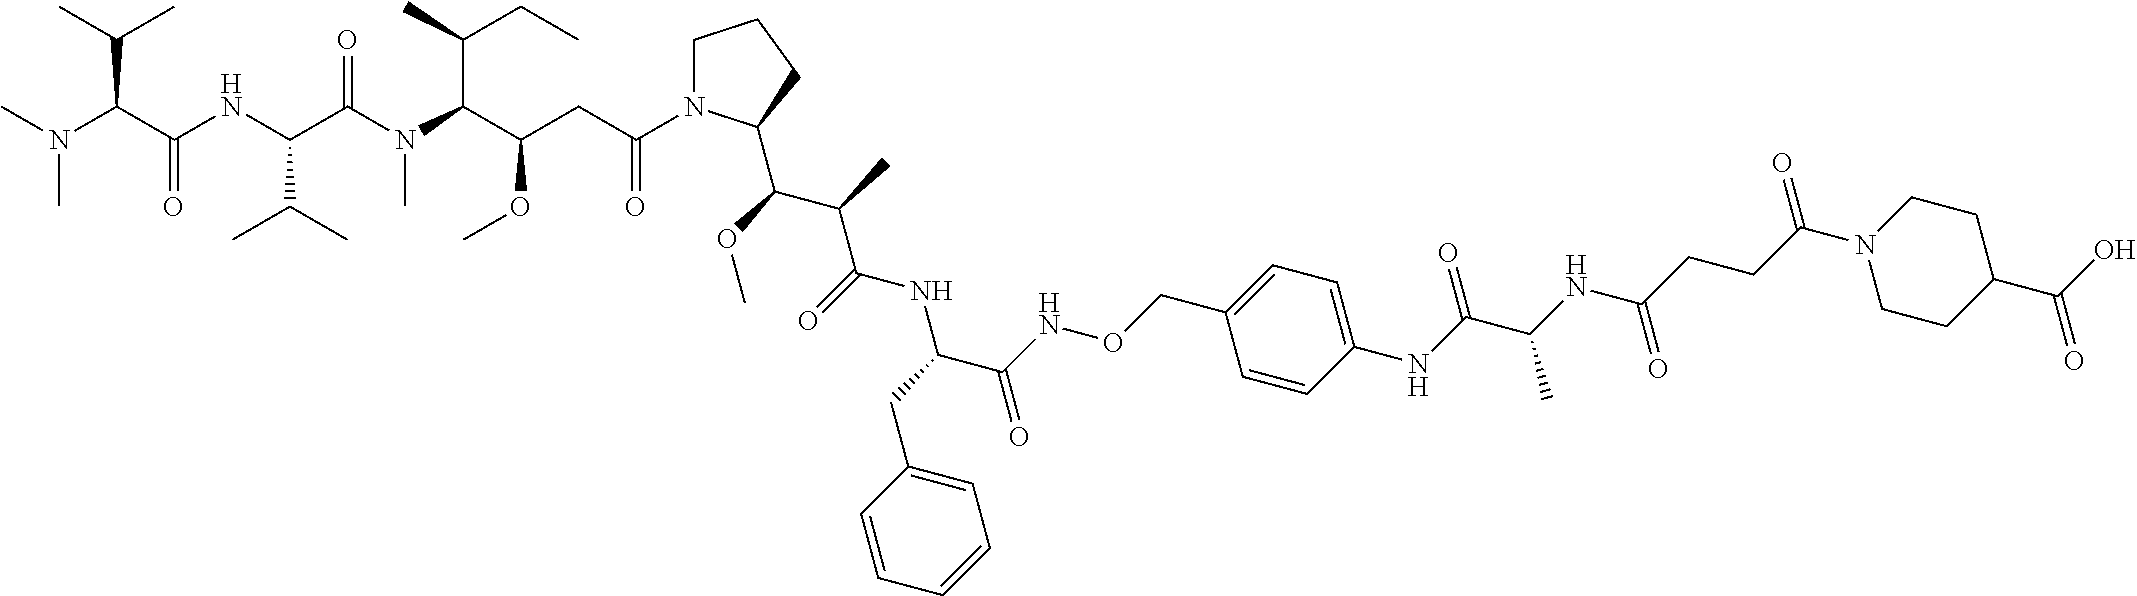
C1=CC=CC=C1CC(NC(C(C)C(OC)C1N(C(CC(C(N(C(C(NC(C(N(C)C)C(C)C)=O)C(C)C)=O)C)C(C)CC)OC)=O)CCC1)=O)C(NOCC1=CC=C(NC(C(NC(=O)CCC(N2CCC(C(O)=O)CC2)=O)C)=O)C=C1)=O
